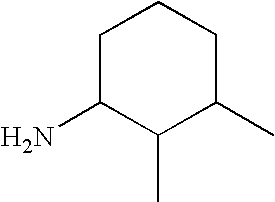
C1C(N)C(C)C(C)CC1
